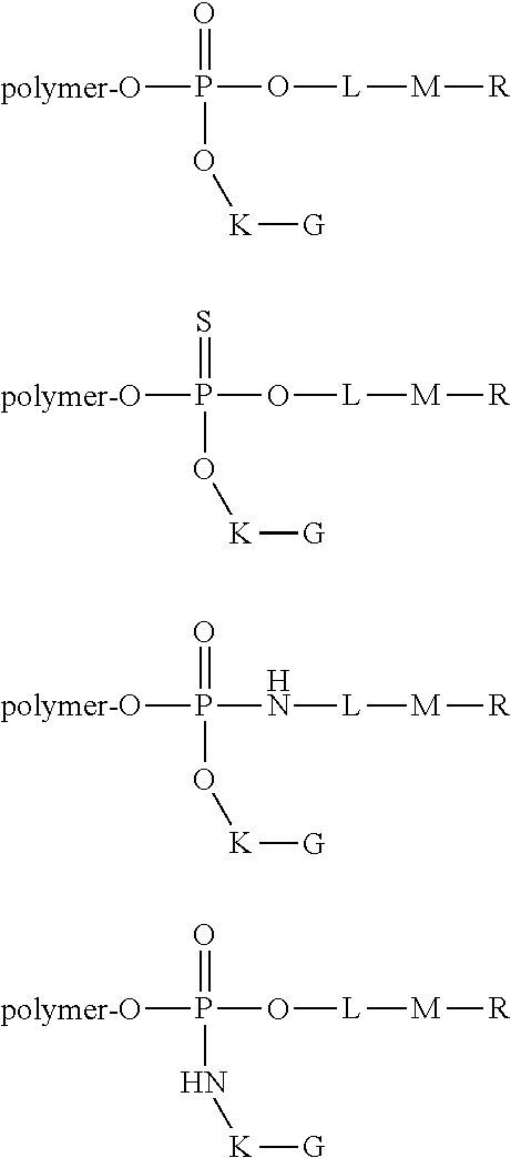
[polymer-O]P(O[L][M][R])(=O)O[K][G].[polymer-O]P(O[L][M][R])(=S)O[K][G].[polymer-O]P(N[L][M][R])(=O)O[K][G].[polymer-O]P(O[L][M][R])(=O)N[K][G]
